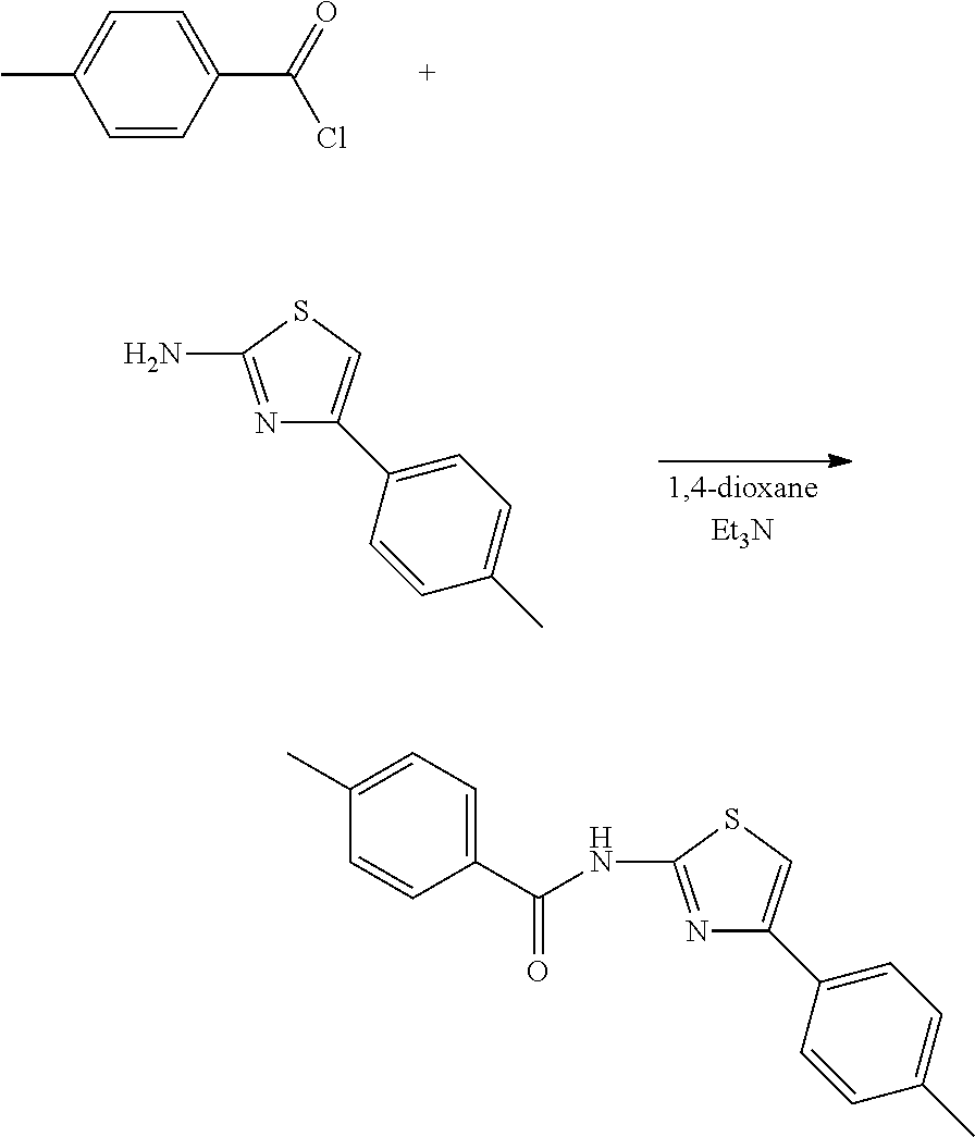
C1=C(C2=CSC(N)=N2)C=CC(C)=C1.C1=CC(C(=O)Cl)=CC=C1C.C1=C(C2=CSC(NC(C3=CC=C(C)C=C3)=O)=N2)C=CC(C)=C1
